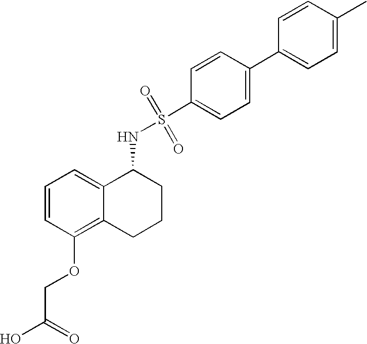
C1=CC(OCC(O)=O)=C2C(=C1)C(NS(C1=CC=C(C3=CC=C(C)C=C3)C=C1)(=O)=O)CCC2
